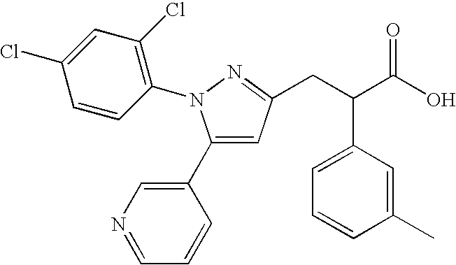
C1(C2=CN=CC=C2)=CC(CC(C(O)=O)C2=CC=CC(C)=C2)=NN1C1=C(Cl)C=C(Cl)C=C1
